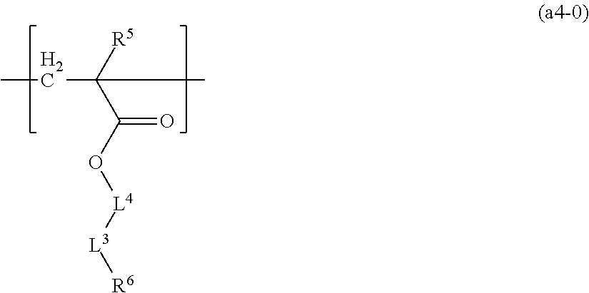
CCC(C(O[L4][L3][R6])=O)([R5])C
